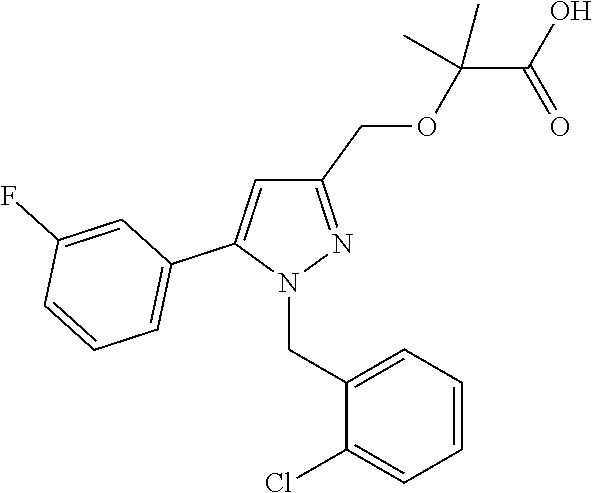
C1(COC(C(O)=O)(C)C)=NN(CC2=CC=CC=C2Cl)C(C2=CC=CC(F)=C2)=C1
